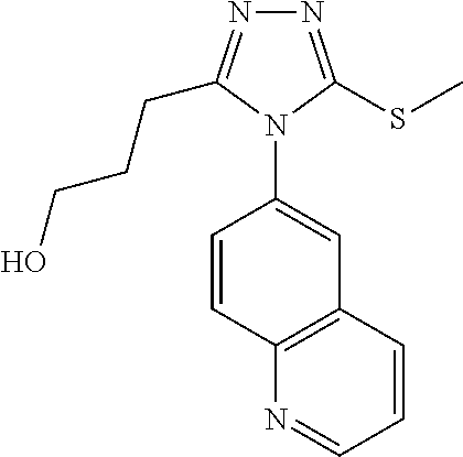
N1=C(SC)N(C2=CC3=C(C=C2)N=CC=C3)C(CCCO)=N1
